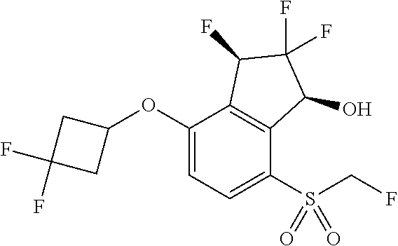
C1(OC2CC(F)(F)C2)=CC=C(S(=O)(CF)=O)C2=C1C(F)C(F)(F)C2O
